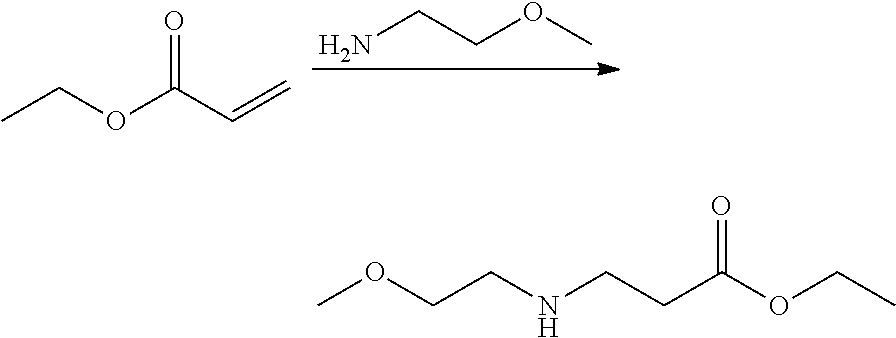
NCCOC.CCOC(C=C)=O.COCCNCCC(OCC)=O
